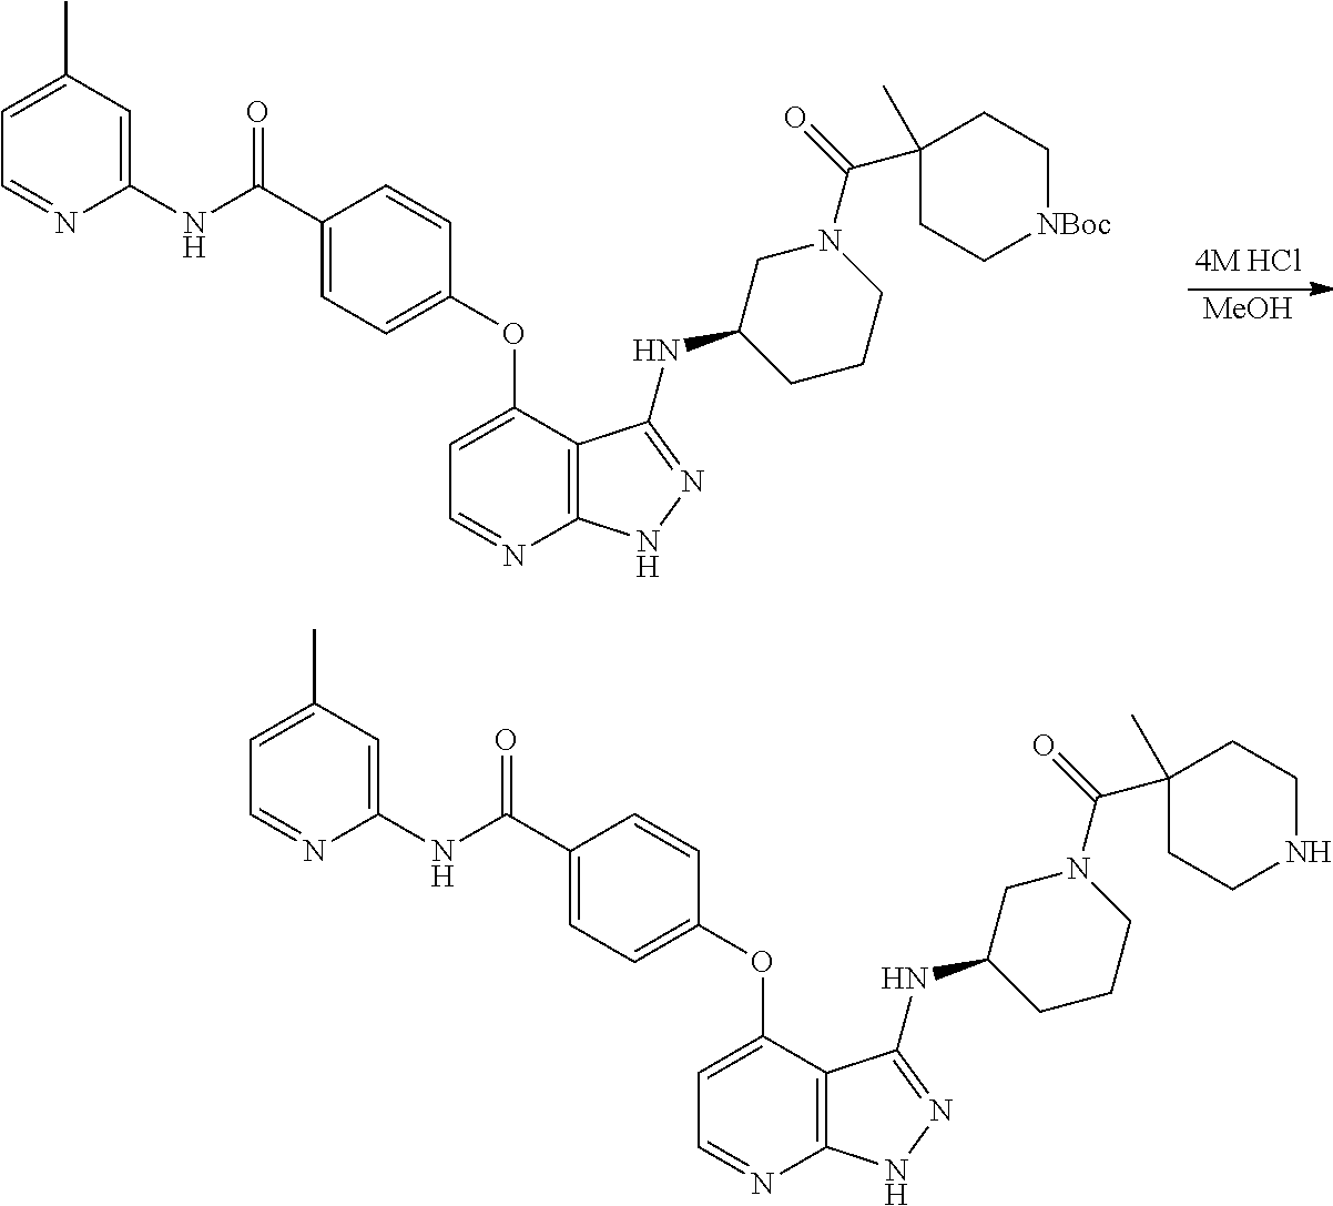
[MeOH].O=C(C1=CC=C(OC2=CC=NC3=C2C(NC2CCCN(C(=O)C4(C)CC[NBoc]CC4)C2)=NN3)C=C1)NC1=CC(C)=CC=N1.O=C(C1=CC=C(OC2=CC=NC3=C2C(NC2CCCN(C(=O)C4(C)CCNCC4)C2)=NN3)C=C1)NC1=CC(C)=CC=N1
